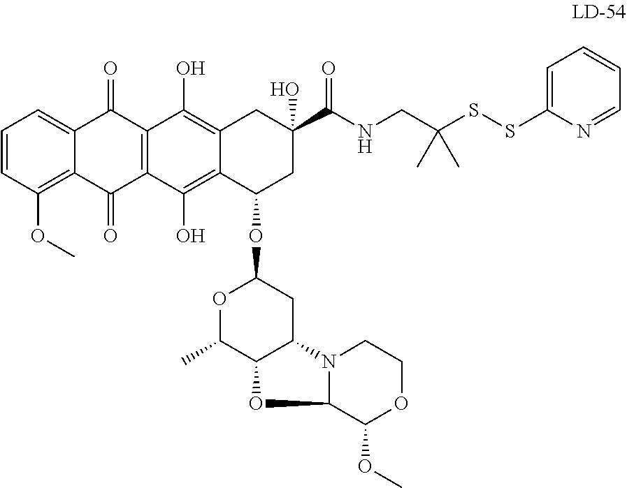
C(C1(O)CC2=C(O)C3=C(C(O)=C2C(OC2OC(C)C4C(C2)N2C(O4)C(OC)OCC2)C1)C(=O)C1=C(OC)C=CC=C1C3=O)(=O)NCC(SSC1=CC=CC=N1)(C)C
